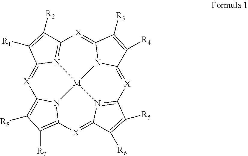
[X]1=C2N3=C(C([R2])=C2[R1])[X]=C2N4C(=[X]C5=N6C(=[X]C7=C([R7])C([R8])=C1N7[M]346)C([R6])=C5[R5])C([R4])=C2[R3]
